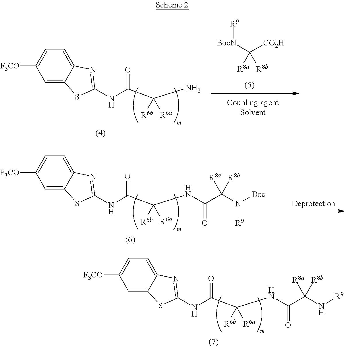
C1=C2C(=CC=C1[F3CO])N=C(NC(C(N)([R6a])[R6b])=O)S2.C([CO2H])([BocN][R9])([R8b])[R8a].C1=C2C(=CC=C1[F3CO])N=C(NC(C(NC(C(N([Boc])[R9])([R8b])[R8a])=O)([R6a])[R6b])=O)S2.C1=C2C(=CC=C1[F3CO])N=C(NC(C(NC(C(N[R9])([R8b])[R8a])=O)([R6a])[R6b])=O)S2
